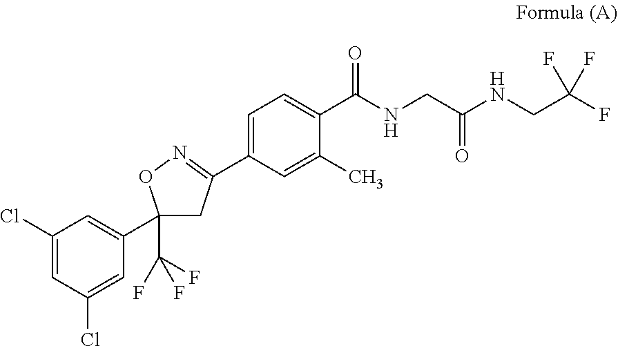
C1(Cl)=CC(Cl)=CC(C2(C(F)(F)F)CC(C3=CC=C(C(NCC(NCC(F)(F)F)=O)=O)C(C)=C3)=NO2)=C1
